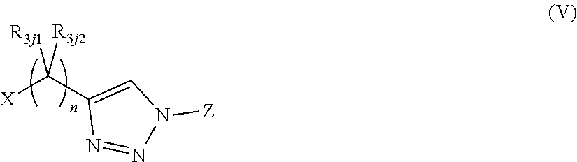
[X]C(C1=CN([Z])N=N1)([R3j2])[R3j1]
